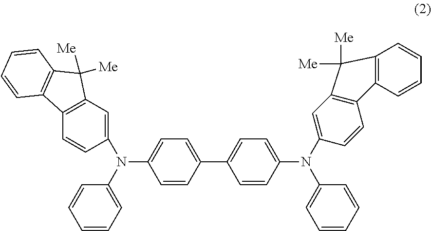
C1=CC(C2=CC=C(N(C3=CC4=C(C=C3)C3=C(C=CC=C3)C4([Me])[Me])C3=CC=CC=C3)C=C2)=CC=C1N(C1=CC=CC=C1)C1=CC2=C(C=C1)C1=C(C2([Me])[Me])C=CC=C1
